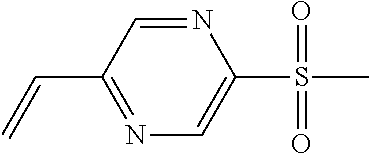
N1=CC(C=C)=NC=C1S(C)(=O)=O
